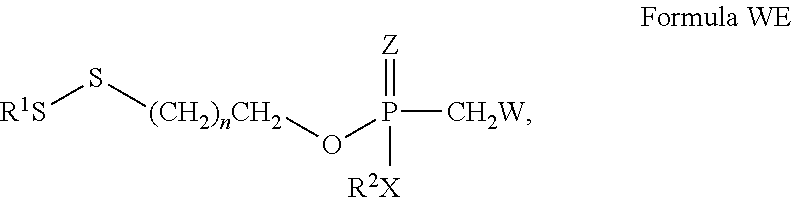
[Z]=P([R2X])(O[(CH2)nCH2]S[R1S])[CH2W]
